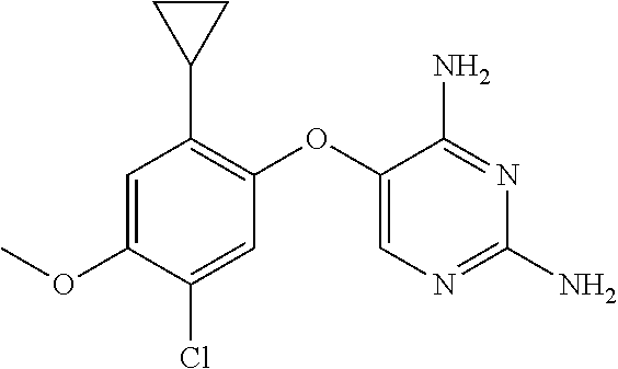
N1=C(N)C(OC2=C(C3CC3)C=C(OC)C(Cl)=C2)=CN=C1N
